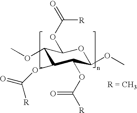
C1(OC)C(OC([R])=O)C(OC([R])=O)C(OC)OC1OC(=O)[R]
